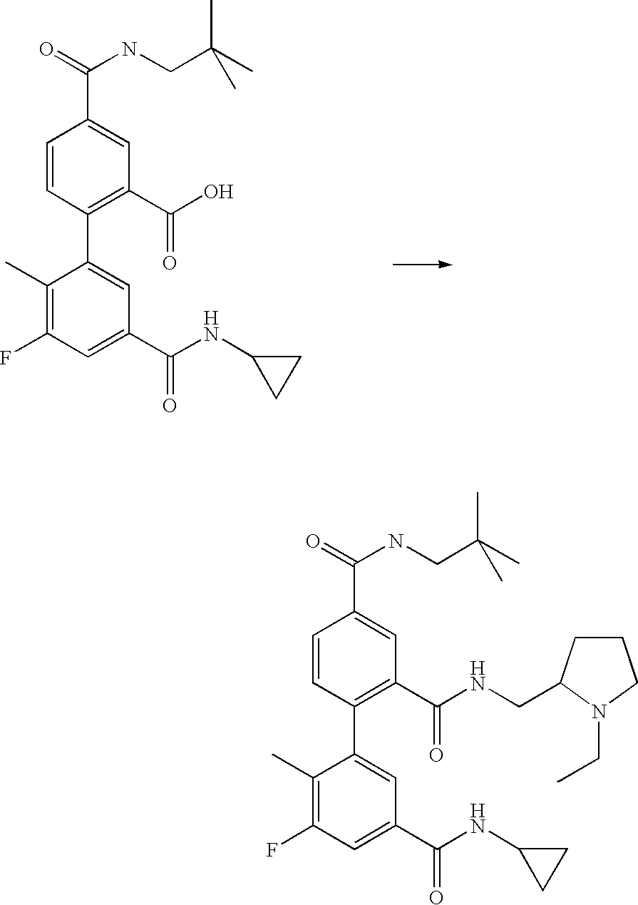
C1(C)=C(F)C=C(C(=O)NC2CC2)C=C1C1=C(C(=O)O)C=C(C(=O)NCC(C)(C)C)C=C1.C1(C)=C(F)C=C(C(=O)NC2CC2)C=C1C1=C(C(=O)NCC2CCCN2CC)C=C(C(=O)NCC(C)(C)C)C=C1
